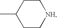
C1CC(C)CC[NH]1
